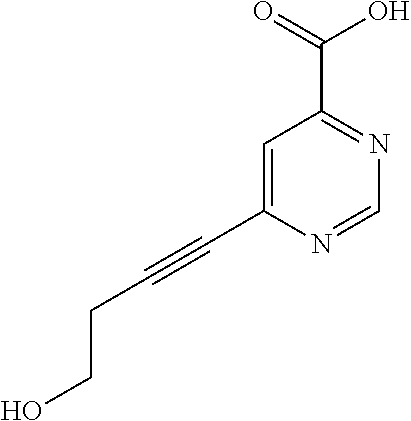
C1=C(C#CCCO)N=CN=C1C(=O)O
